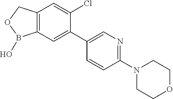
C12=C(COB1O)C=C(Cl)C(C1=CN=C(N3CCOCC3)C=C1)=C2
